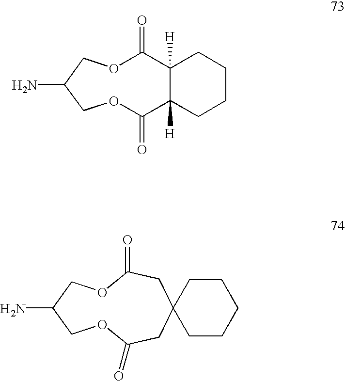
O1C(=O)C2([H])C([H])(C(=O)OCC(N)C1)CCCC2.O1C(=O)CC2(CC(=O)OCC(N)C1)CCCCC2
